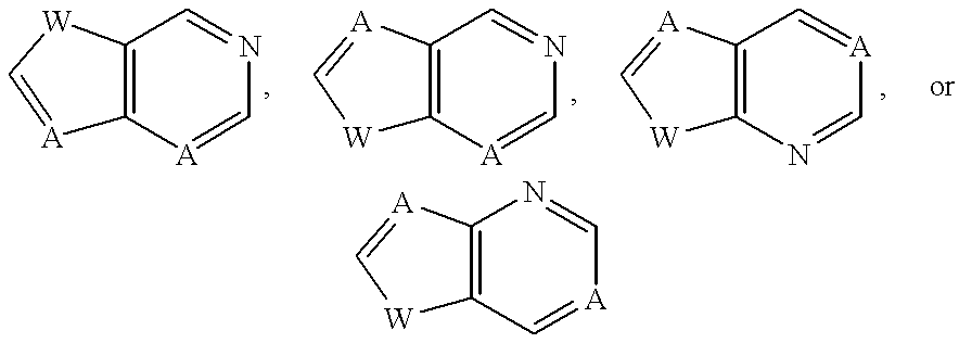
[A]1=C[W]C2=C1[A]=CN=C2.[W]1C2=C([A]=C1)C=NC=[A]2.[W]1C2=C([A]=C1)C=[A]C=N2.[W]1C2=C([A]=C1)N=C[A]=C2
